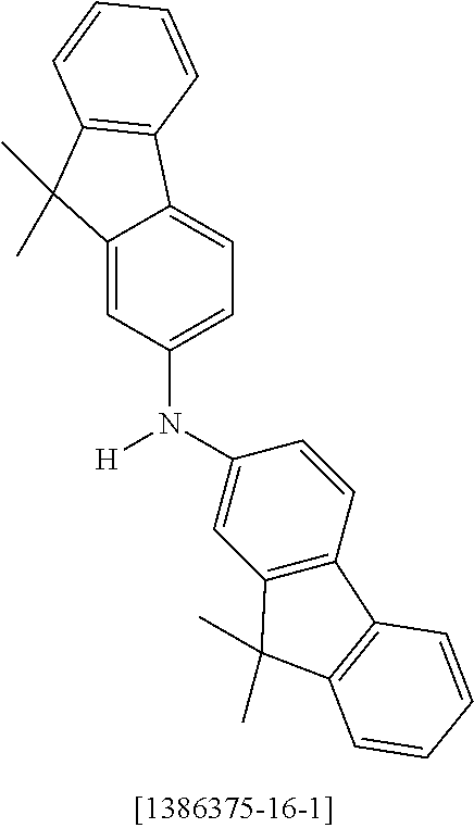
C12=CC(N(C3=CC4=C(C=C3)C3=C(C4(C)C)C=CC=C3)[H])=CC=C1C1=C(C2(C)C)C=CC=C1
